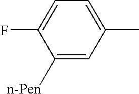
C1([n-Pen])=CC(C)=CC=C1F
